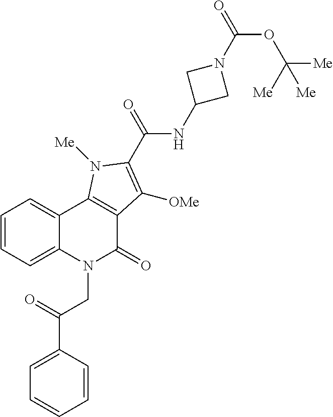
C12=CC=CC=C1N(CC(=O)C1=CC=CC=C1)C(=O)C1=C2N([Me])C(C(=O)NC2CN(C(=O)OC([Me])([Me])[Me])C2)=C1[OMe]
